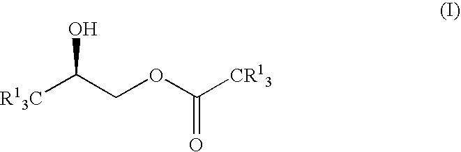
[R13C]C(COC([CR13])=O)O
